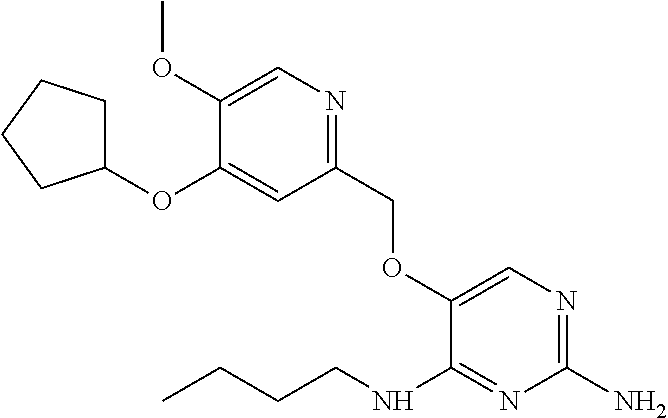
N1=C(COC2=CN=C(N)N=C2NCCCC)C=C(OC2CCCC2)C(OC)=C1
